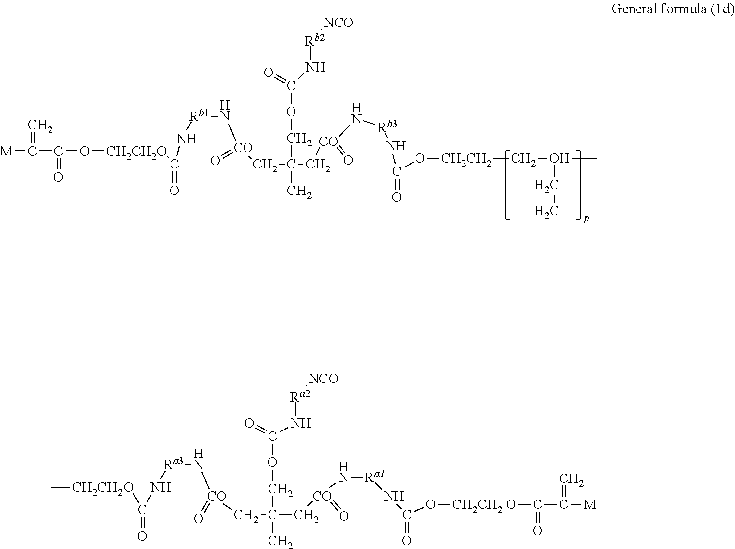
C([CO](N[Rb1]NC(=O)[CH2CH2O]OC(=O)C([M])=C)=O)C(COC(=O)N[Rb2][NCO])(C)C[CO](=O)N[Rb3]NC(=O)O[CH2CH2]CO(CC)C.O([CH2CH2]C)C(=O)N[Ra3]N[CO](=O)CC(C)(C[CO](N[Ra1]NC(=O)O[CH2CH2]OC(=O)C([M])=C)=O)COC(=O)N[Ra2][NCO]
